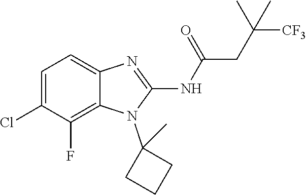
C1=C(Cl)C(F)=C2C(=C1)N=C(NC(=O)CC([CF3])(C)C)N2C1(C)CCC1
